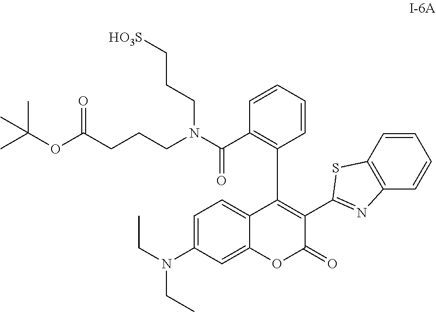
C(CCN(C(C1=C(C2=C(C3=NC4=C(S3)C=CC=C4)C(=O)OC3=CC(N(CC)CC)=CC=C23)C=CC=C1)=O)CCCC(=O)OC(C)(C)C)[HO3S]
